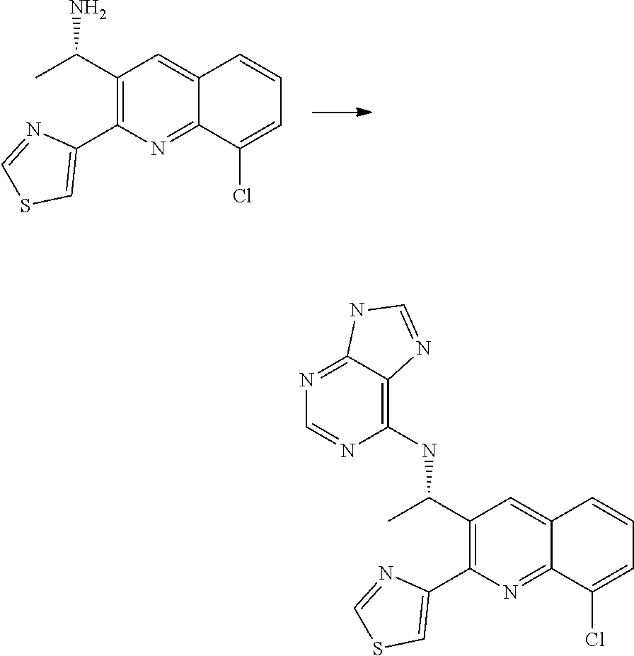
C1(C2=C(C(N)C)C=C3C(=N2)C(Cl)=CC=C3)=CSC=N1.C1(C2=CSC=N2)=C(C(NC2=C3C(=NC=N2)NC=N3)C)C=C2C(=N1)C(Cl)=CC=C2
